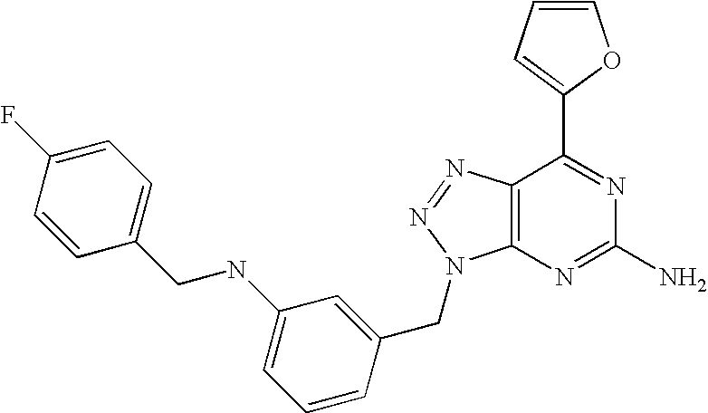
C1=CC=C(C2=NC(N)=NC3=C2N=NN3CC2=CC(NCC3=CC=C(F)C=C3)=CC=C2)O1
